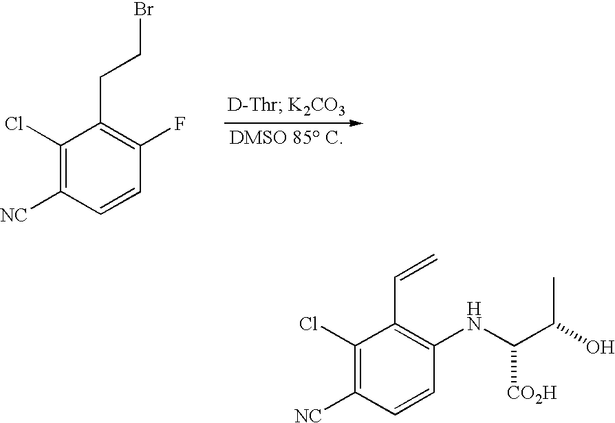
C1(Cl)=C([NC])C=CC(F)=C1CCBr.C1(Cl)=C([NC])C=CC(NC(C(C)O)[CO2H])=C1C=C
